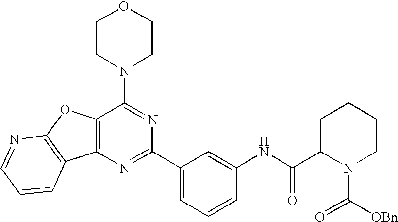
N1=C(C2=CC=CC(NC(C3N(C([OBn])=O)CCCC3)=O)=C2)N=C(N2CCOCC2)C2=C1C1=C(O2)N=CC=C1
